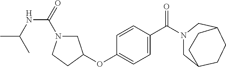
C1N(C(=O)NC(C)C)CCC1OC1=CC=C(C(=O)N2CC3CCC(C2)CC3)C=C1
